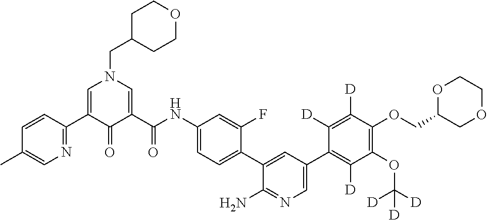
C1=C(C2=NC=C(C)C=C2)C(=O)C(C(NC2=CC=C(C3=CC(C4=C([D])C(OC([D])([D])[D])=C(OCC5COCCO5)C([D])=C4[D])=CN=C3N)C(F)=C2)=O)=CN1CC1CCOCC1
